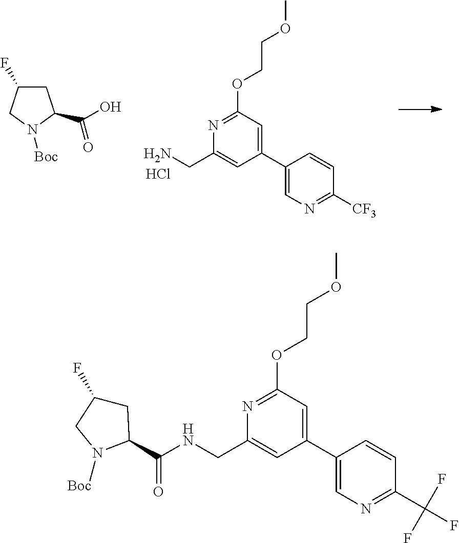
N1=C(OCCOC)C=C(C2=CN=C([CF3])C=C2)C=C1CN.Cl.C1C(F)CN([Boc])C1C(O)=O.N1=C(OCCOC)C=C(C2=CN=C(C(F)(F)F)C=C2)C=C1CNC(=O)C1CC(F)CN1[Boc]
